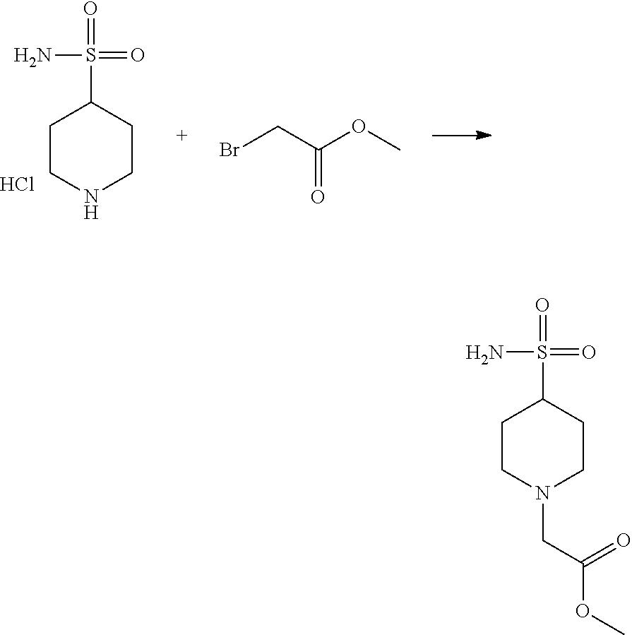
C1CN(CC(OC)=O)CCC1S(=O)(=O)N.C1CNCCC1S(=O)(=O)N.Cl.C(OC)(CBr)=O
